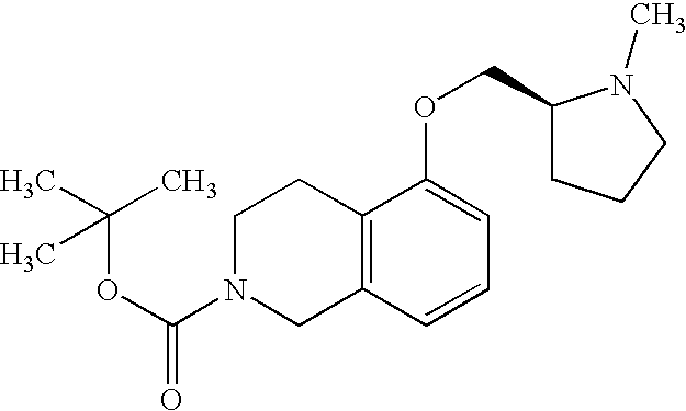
C12=C(C=CC=C1OCC1CCCN1C)CN(C(=O)OC(C)(C)C)CC2
